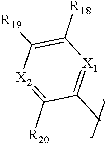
[X2]1=C([R20])C(C)=[X1]C([R18])=C1[R19]
